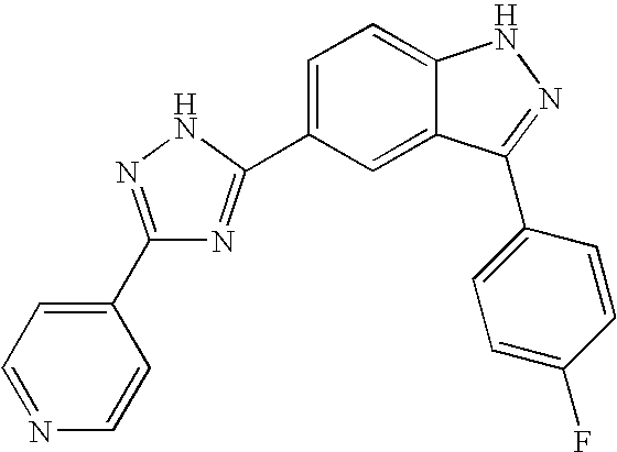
C1(C2=NNC(C3=CC=C4C(=C3)C(C3=CC=C(F)C=C3)=NN4)=N2)=CC=NC=C1
